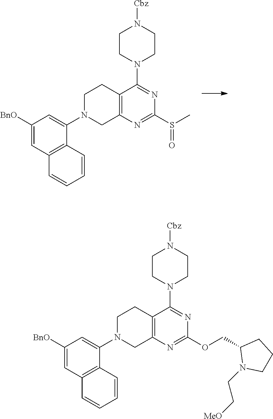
C12=C(N=C(S(C)=O)N=C1N1CCN([Cbz])CC1)CN(C1=CC([BnO])=CC3=C1C=CC=C3)CC2.C12=C(N=C(OCC3N(CC[MeO])CCC3)N=C1N1CCN([Cbz])CC1)CN(C1=CC([BnO])=CC3=C1C=CC=C3)CC2
